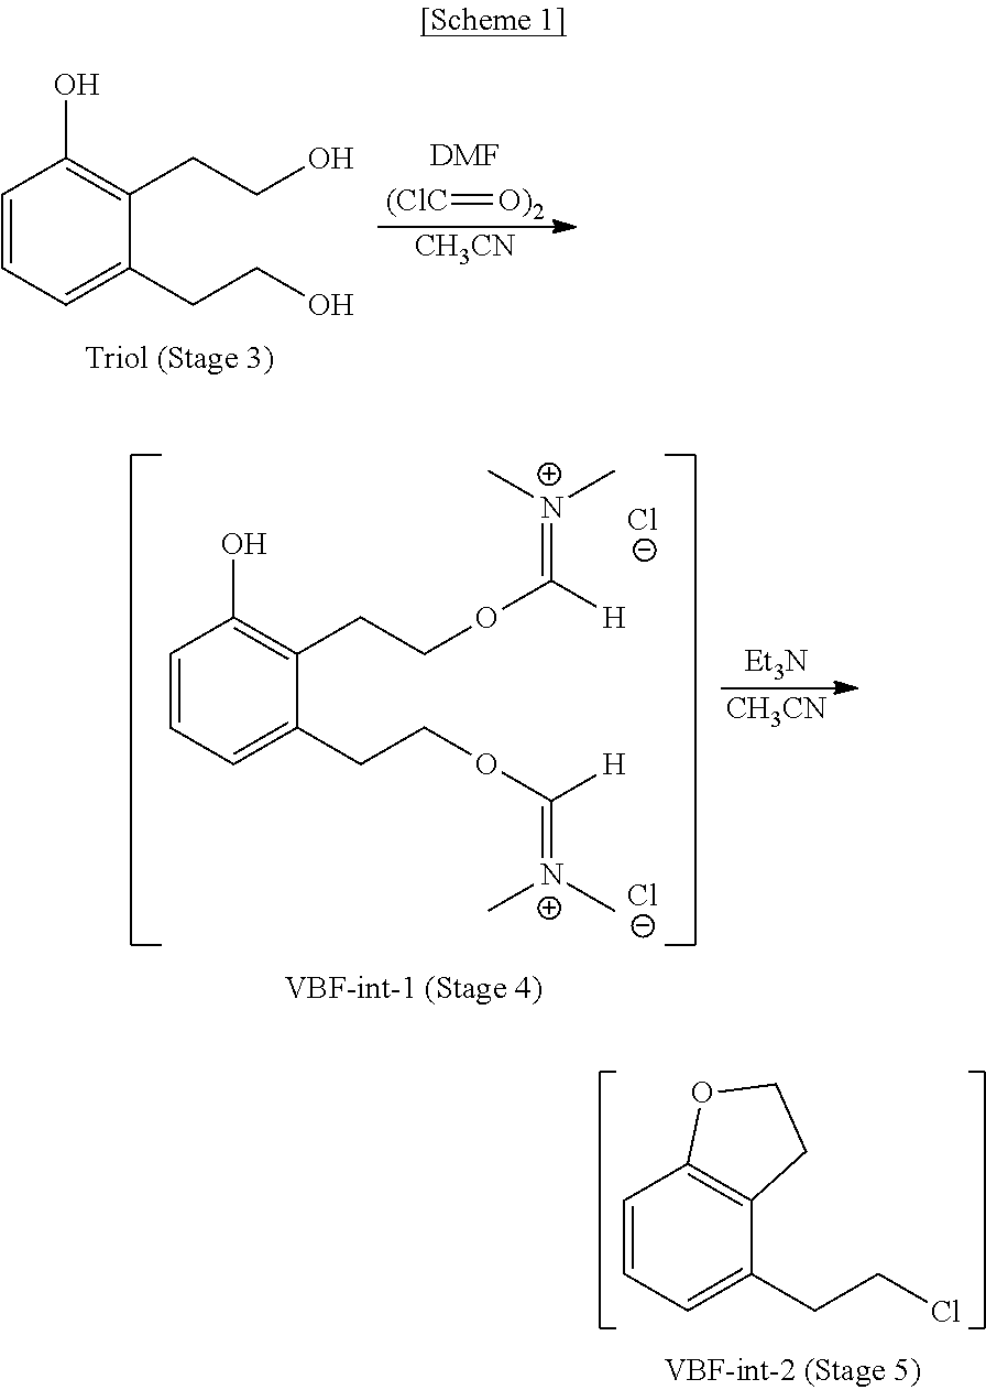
C1=CC=C(CCO)C(CCO)=C1O.[(ClC]=[O)2].[DMF].[CH3CN].C1=CC=C(CCOC(=[N+](C)C)[H])C(CCOC(=[N+](C)C)[H])=C1O.[Cl-].[Cl-].[Et3N].[CH3CN].C1=CC=C(CCCl)C2=C1OCC2
